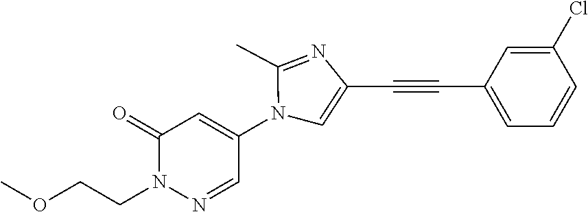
C1(=O)N(CCOC)N=CC(N2C=C(C#CC3=CC=CC(Cl)=C3)N=C2C)=C1
